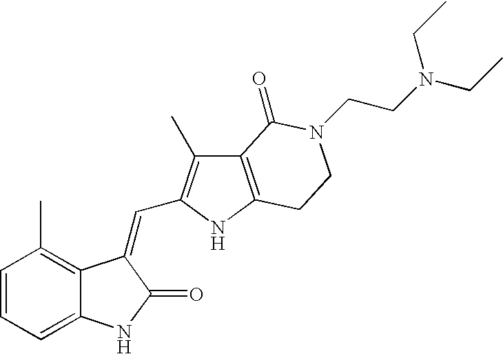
C1=CC(C)=C2C(=C1)NC(=O)C2=CC1=C(C)C2=C(N1)CCN(CCN(CC)CC)C2=O
